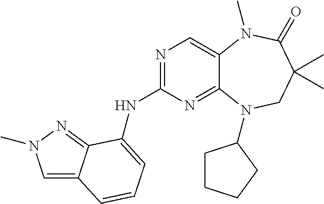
N1=C(NC2=CC=CC3=CN(C)N=C32)N=C2C(=C1)N(C)C(=O)C(C)(C)CN2C1CCCC1
